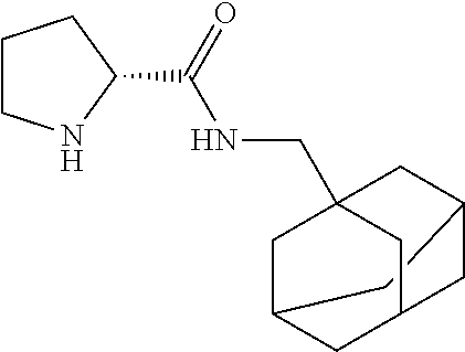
C12CC3CC(CNC(C4NCCC4)=O)(CC(C3)C1)C2
